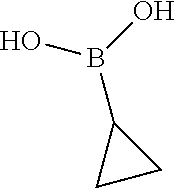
OB(O)C1CC1
